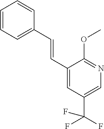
C(=CC1=CC=CC=C1)C1=CC(C(F)(F)F)=CN=C1OC
